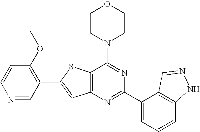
C1CN(C2=NC(C3=CC=CC4=C3C=NN4)=NC3=C2SC(C2=C(OC)C=CN=C2)=C3)CCO1
